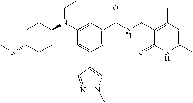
C1C(N(C)C)CCC(N(C2=C(C)C(C(NCC3=C(C)C=C(C)NC3=O)=O)=CC(C3=CN(C)N=C3)=C2)CC)C1
